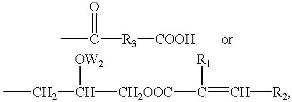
CCC([CH2OOC]C(=C[R2])[R1])[OW2].CC([R3][COOH])=O
